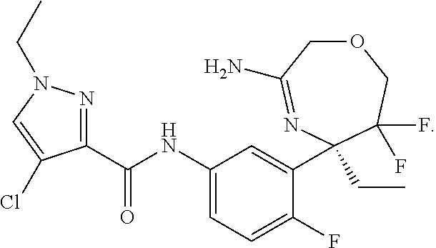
C1(C(NC2=CC=C(F)C(C3(CC)N=C(N)COCC3(F)F)=C2)=O)=NN(CC)C=C1Cl
